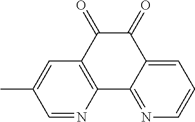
C1=NC2=C(C=C1C)C(=O)C(=O)C1=CC=CN=C21
